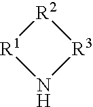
[R2]1[R1]N[R3]1
